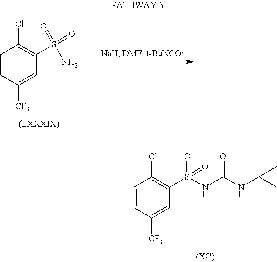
C1=CC([CF3])=CC(S(=O)(=O)N)=C1Cl.C1=CC([CF3])=CC(S(NC(NC(C)(C)C)=O)(=O)=O)=C1Cl
